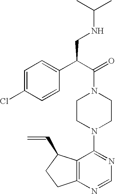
C12=C(N=CN=C1N1CCN(C(=O)C(C3=CC=C(Cl)C=C3)CNC(C)C)CC1)CCC2C=C
